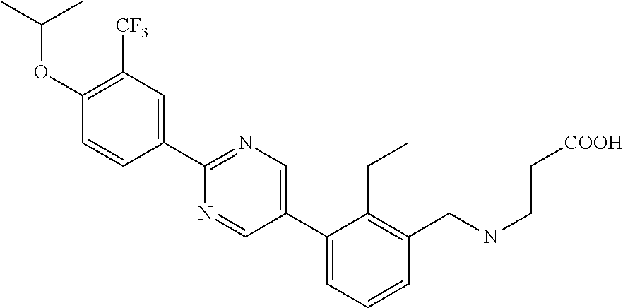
C1([CF3])=C(OC(C)C)C=CC(C2=NC=C(C3=CC=CC(CNCC[COOH])=C3CC)C=N2)=C1
